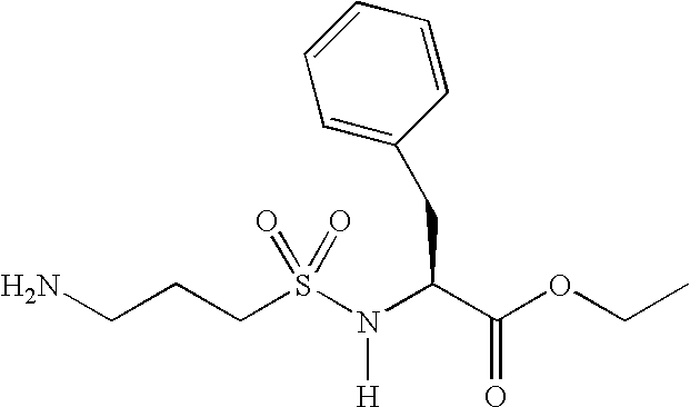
NCCCS(N([H])C(CC1=CC=CC=C1)C(=O)OCC)(=O)=O
